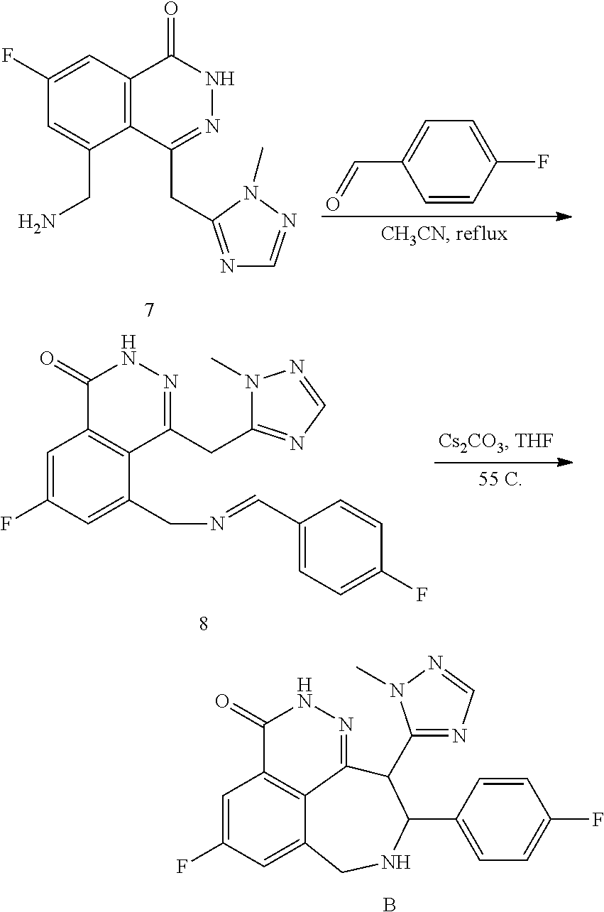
C1=C(CN)C2=C(C=C1F)C(=O)NN=C2CC1=NC=NN1C.C1=CC(F)=CC=C1C=O.C1=C(F)C=C(CN=CC2=CC=C(F)C=C2)C2=C1C(=O)NN=C2CC1=NC=NN1C.C1=C(F)C=C2C3=C1C(=O)NN=C3C(C1=NC=NN1C)C(C1=CC=C(F)C=C1)NC2.B
